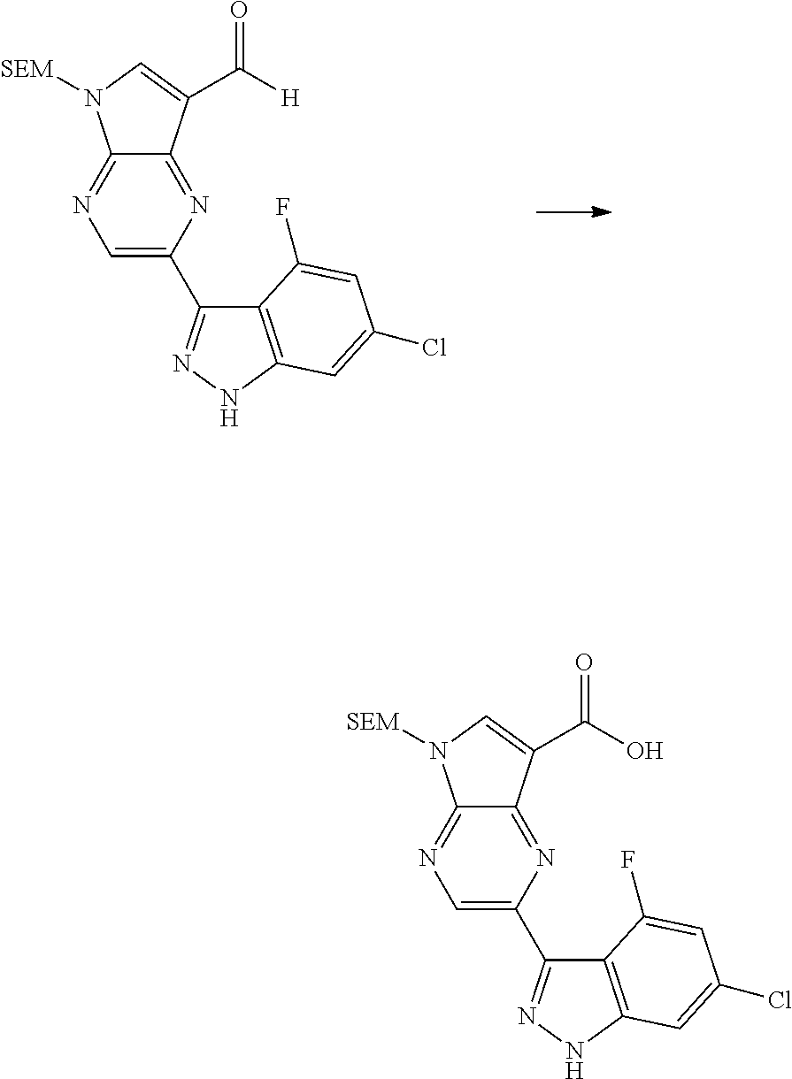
C12=NC(C3=NNC4=C3C(F)=CC(Cl)=C4)=CN=C1N([SEM])C=C2C(O)=O.C12=NC(C3=NNC4=C3C(F)=CC(Cl)=C4)=CN=C1N([SEM])C=C2C([H])=O
